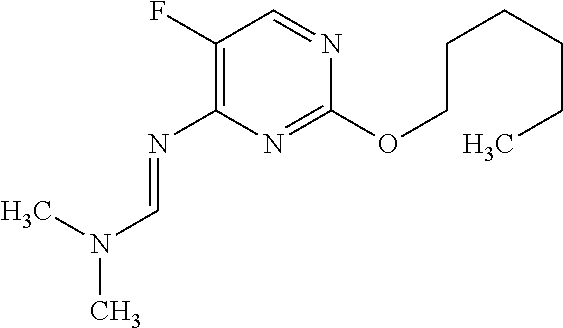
C1(F)=C(N=CN(C)C)N=C(OCCCCCC)N=C1
